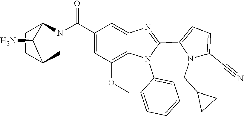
C1=C(C#N)N(CC2CC2)C(C2=NC3=CC(C(N4CC5CCC4C5N)=O)=CC(OC)=C3N2C2=CC=CC=C2)=C1
